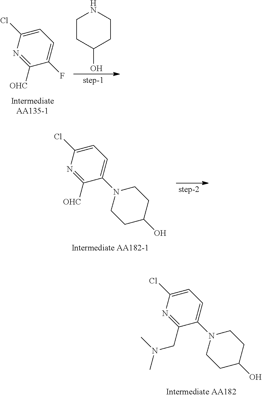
C1=C(Cl)N=C([OHC])C(F)=C1.C1CC(O)CCN1.C1=C(Cl)N=C([OHC])C(N2CCC(O)CC2)=C1.C1=C(Cl)N=C(CN(C)C)C(N2CCC(O)CC2)=C1
